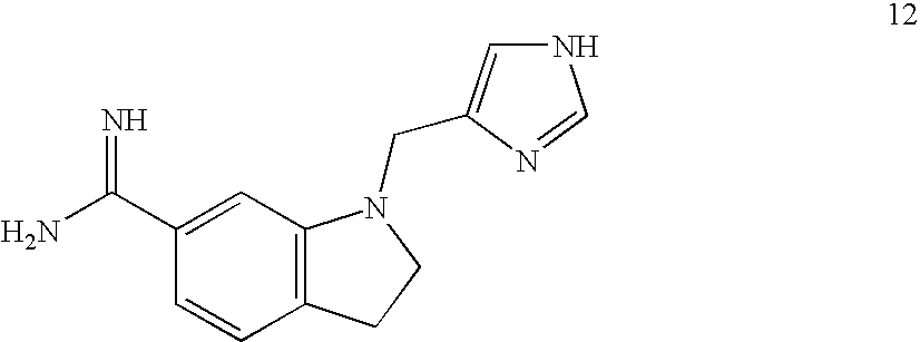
C1(C(N)=N)=CC2=C(C=C1)CCN2CC1=CNC=N1
